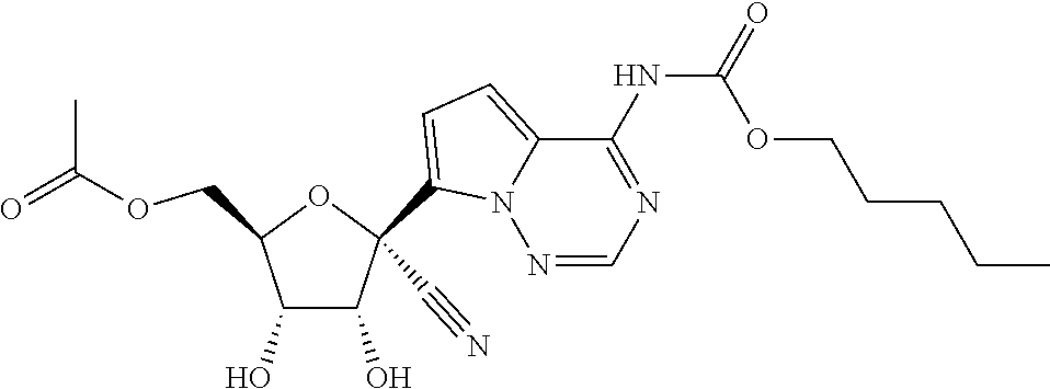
O(CC1C(O)C(O)C(C#N)(C2=CC=C3N2N=CN=C3NC(=O)OCCCCC)O1)C(=O)C
